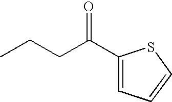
C(C(=O)C1=CC=CS1)CC
